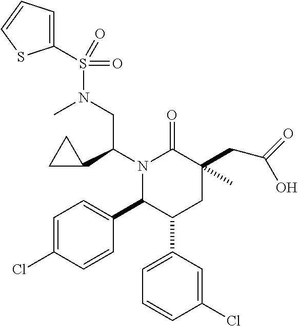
N1(C(C2CC2)CN(S(C2=CC=CS2)(=O)=O)C)C(C2=CC=C(Cl)C=C2)C(C2=CC=CC(Cl)=C2)CC(CC(=O)O)(C)C1=O
